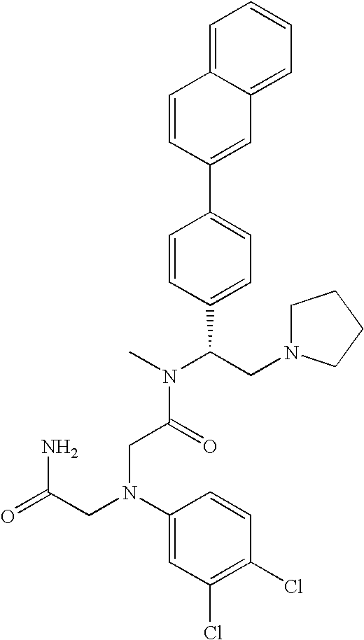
C1=CC(C2=CC=C(C(CN3CCCC3)N(C)C(=O)CN(CC(=O)N)C3=CC(Cl)=C(Cl)C=C3)C=C2)=CC2=CC=CC=C12
